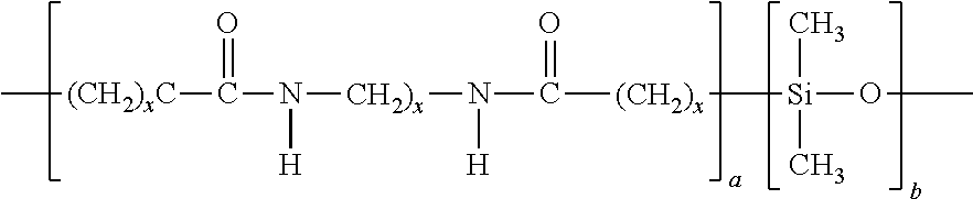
C[(CH2)xC]C(N([H])[CH2)x]N([H])C(=O)[(CH2)x][Si](C)(C)OC)=O
